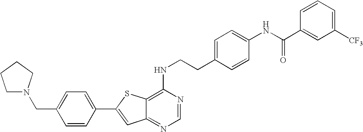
C1(NCCC2=CC=C(NC(C3=CC([CF3])=CC=C3)=O)C=C2)=C2C(=NC=N1)C=C(C1=CC=C(CN3CCCC3)C=C1)S2
